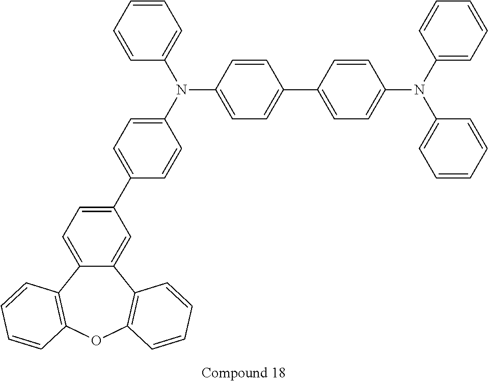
C12=CC=C(C3=CC=C(N(C4=CC=C(C5=CC=C(N(C6=CC=CC=C6)C6=CC=CC=C6)C=C5)C=C4)C4=CC=CC=C4)C=C3)C=C1C1=C(OC3=C2C=CC=C3)C=CC=C1
